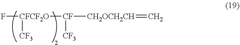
F[CFCF2O]([CF3])[CF]([CF3])[CH2OCH2CH]=C
